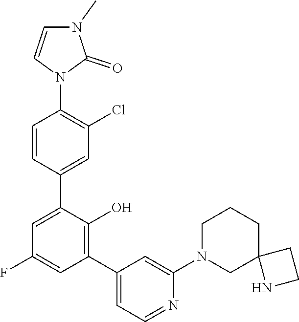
N1(C2=CC(C3=C(O)C(C4=CC(Cl)=C(N5C=CN(C)C5=O)C=C4)=CC(F)=C3)=CC=N2)CC2(CCC1)NCC2
